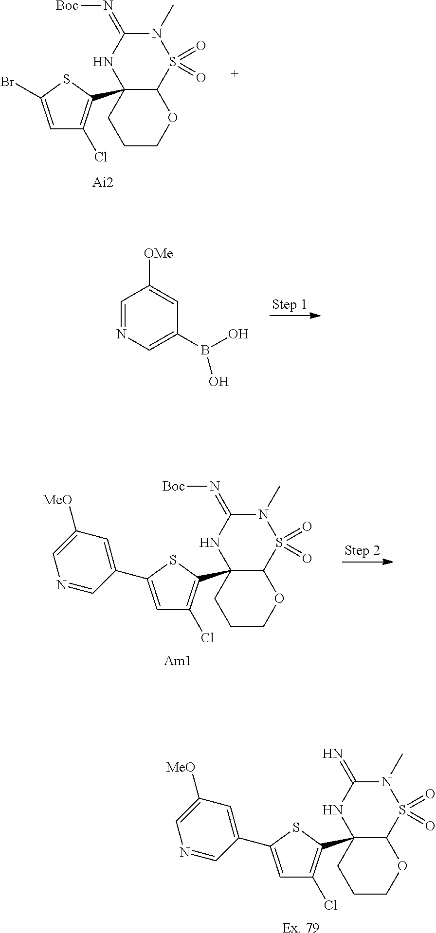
C12(C3=C(Cl)C=C(C4=CC([MeO])=CN=C4)S3)C(S(=O)(=O)N(C)C(=N)N1)OCCC2.[Ex. 79].C1=NC=C(B(O)O)C=C1[OMe].C12(C3=C(Cl)C=C(C4=CC([MeO])=CN=C4)S3)C(S(=O)(=O)N(C)C(=N[Boc])N1)OCCC2.[Am1].C12(C3=C(Cl)C=C(Br)S3)C(S(=O)(=O)N(C)C(=N[Boc])N1)OCCC2
